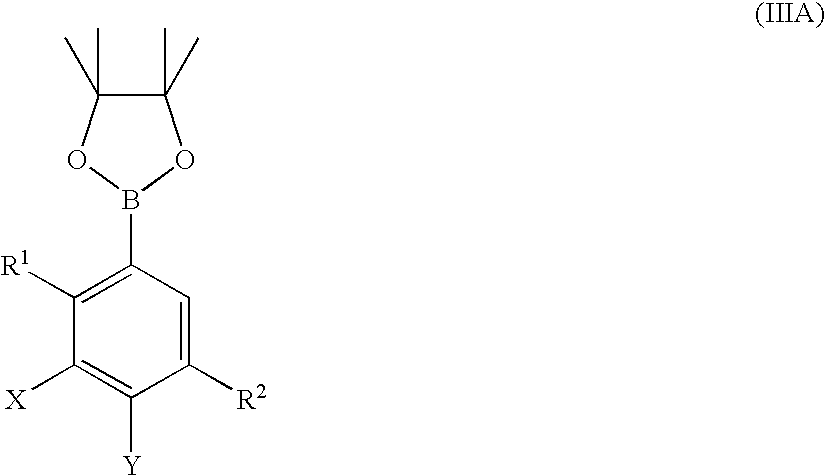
C1([R1])=C(B2OC(C)(C)C(C)(C)O2)C=C([R2])C([Y])=C1[X]
